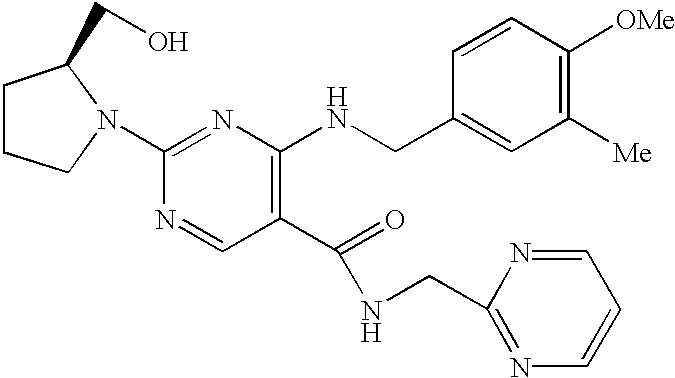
N1=CC(C(=O)NCC2=NC=CC=N2)=C(NCC2=CC([Me])=C([OMe])C=C2)N=C1N1C(CO)CCC1
